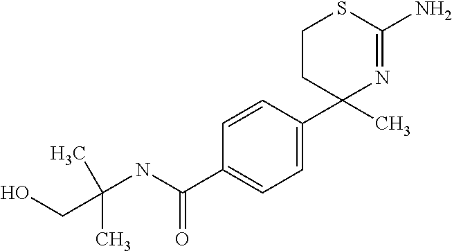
C(C1=CC=C(C2(C)N=C(N)SCC2)C=C1)(=O)NC(C)(C)CO
